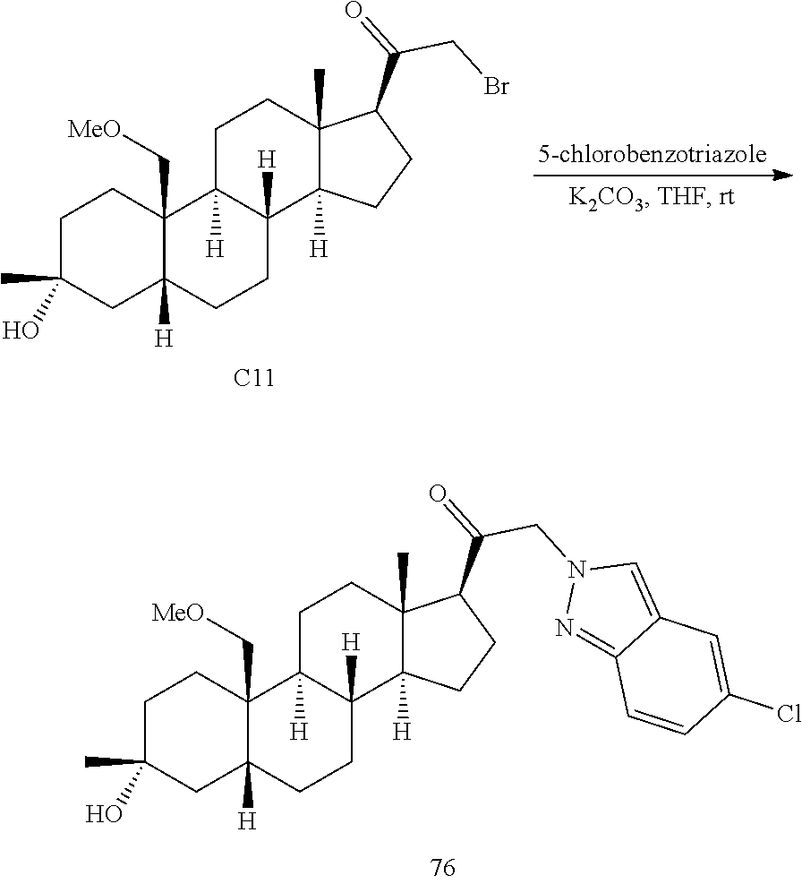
C1C(C)(O)CC2([H])C(C[MeO])(C1)C1([H])C([H])(CC2)C2([H])C(C)(CC1)C(C(=O)CBr)CC2.[C11].C1C(C)(O)CC2([H])C(C[MeO])(C1)C1([H])C([H])(CC2)C2([H])C(C)(CC1)C(C(=O)CN1N=C3C(=C1)C=C(Cl)C=C3)CC2
